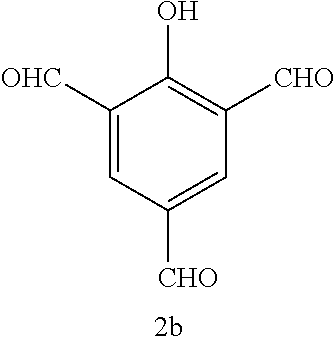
C1([OHC])=CC([CHO])=CC([CHO])=C1O
